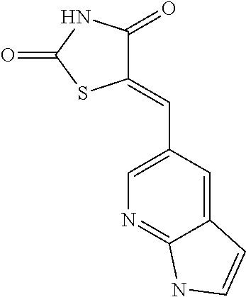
C1(=CC2=CN=C3C(=C2)C=CN3)C(=O)NC(=O)S1
